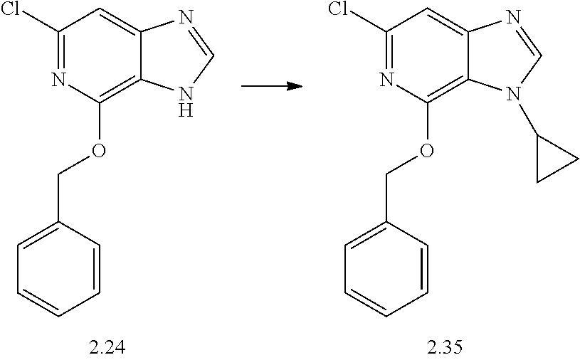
C1(Cl)=NC(OCC2=CC=CC=C2)=C2C(=C1)N=CN2.C1(Cl)=NC(OCC2=CC=CC=C2)=C2C(=C1)N=CN2C1CC1
